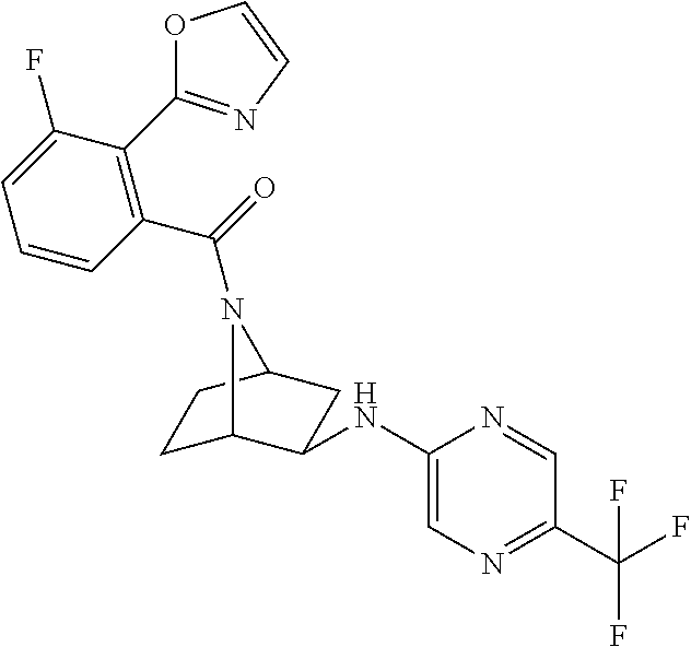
C1C2C(NC3=CN=C(C(F)(F)F)C=N3)CC(C1)N2C(=O)C1=C(C2=NC=CO2)C(F)=CC=C1
